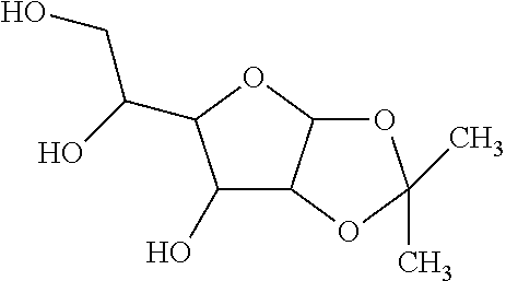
C1(O)C2C(OC1C(O)CO)OC(C)(C)O2
